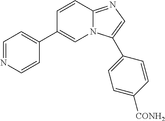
C1=NC=CC(C2=CN3C(=NC=C3C3=CC=C([CONH2])C=C3)C=C2)=C1
